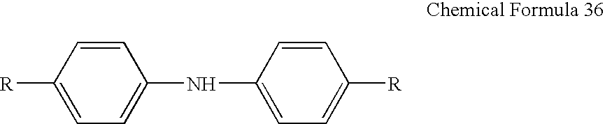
C1([R])=CC=C(NC2=CC=C([R])C=C2)C=C1
